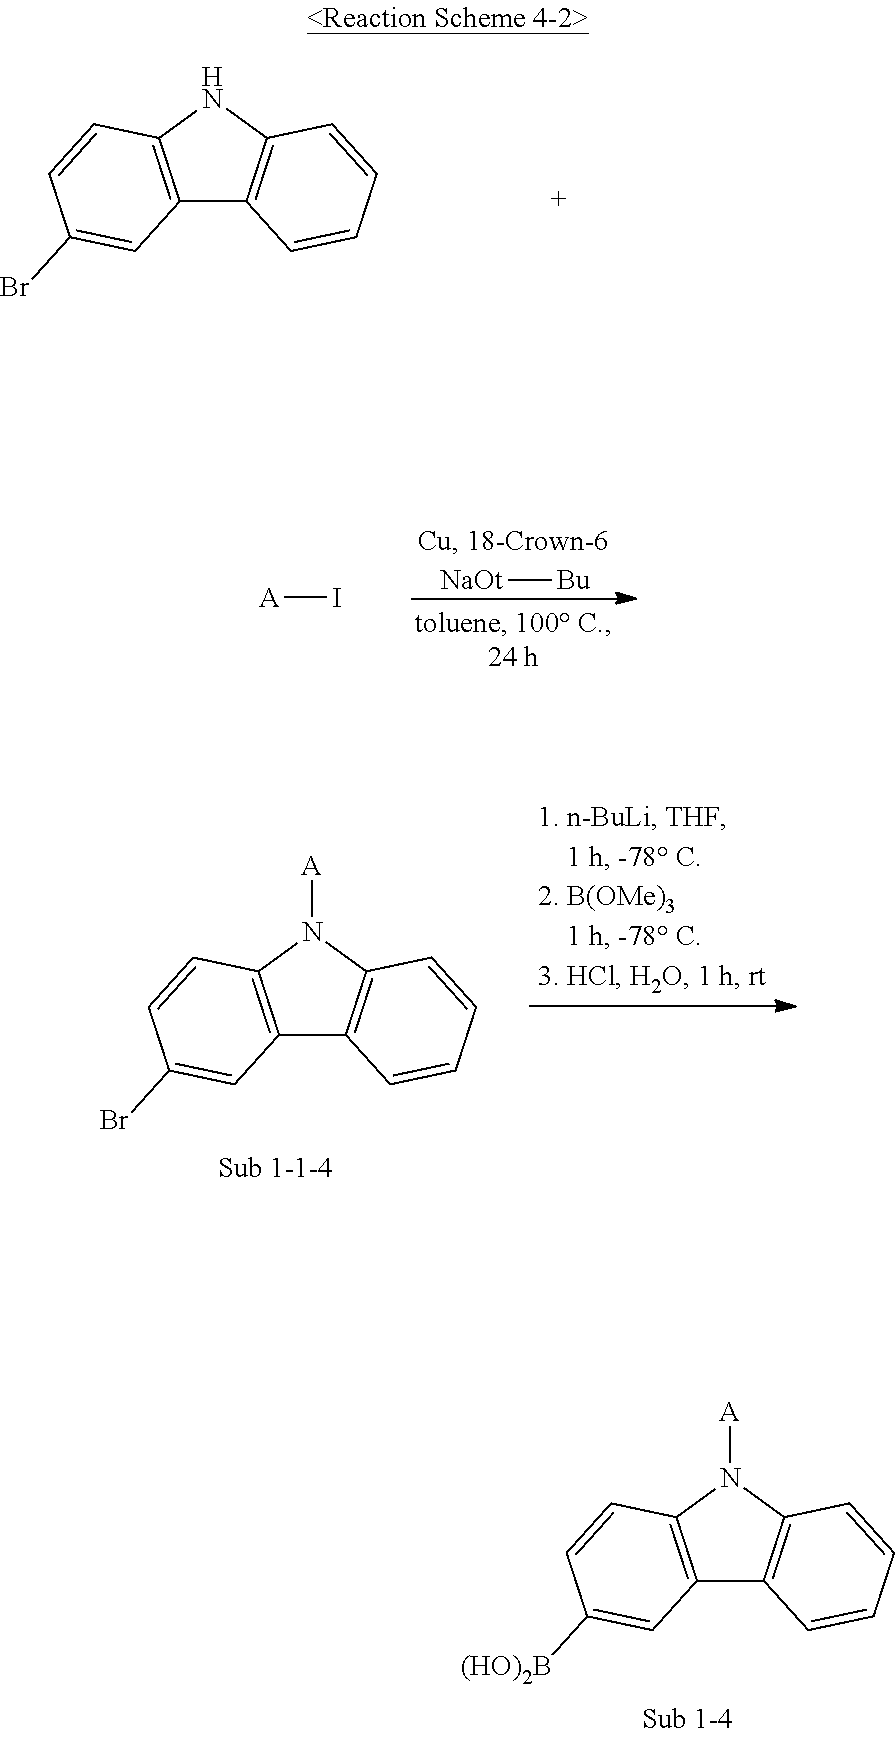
N1C2=C(C3=C1C=CC=C3)C=C(Br)C=C2.[NaOt][Bu].[A]I.N1([A])C2=C(C3=C1C=CC=C3)C=C(Br)C=C2.N1([A])C2=C(C3=C1C=CC=C3)C=C([(HO)2B])C=C2
